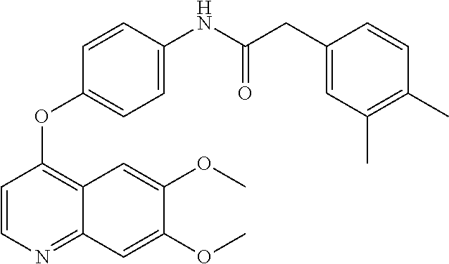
C1=CN=C2C(=C1OC1=CC=C(NC(CC3=CC(C)=C(C)C=C3)=O)C=C1)C=C(OC)C(OC)=C2
